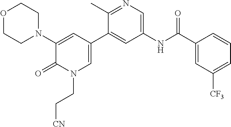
O1CCN(C2=CC(C3=CC(NC(C4=CC([CF3])=CC=C4)=O)=CN=C3C)=CN(CC[CN])C2=O)CC1
